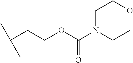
C(C(C)C)COC(=O)N1CCOCC1
